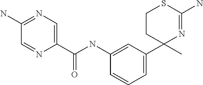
N1=C(N)SCCC1(C1=CC=CC(NC(C2=CN=C(N)C=N2)=O)=C1)C
